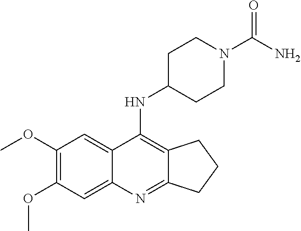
C1(OC)=C(OC)C=C2C(=C1)C(NC1CCN(C(=O)N)CC1)=C1C(=N2)CCC1
